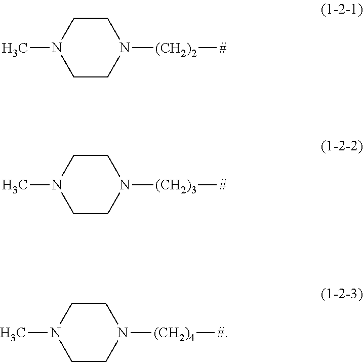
C1CN(C)CCN1[(CH2)2][#].C1CN(C)CCN1[(CH2)3][#].C1CN(C)CCN1[(CH2)4][#]
